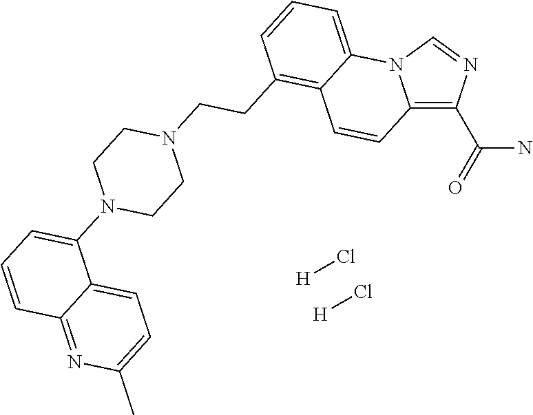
[H]Cl.[H]Cl.C12=C(C(N)=O)N=CN1C1=CC=CC(CCN3CCN(C4=CC=CC5=NC(C)=CC=C45)CC3)=C1C=C2
